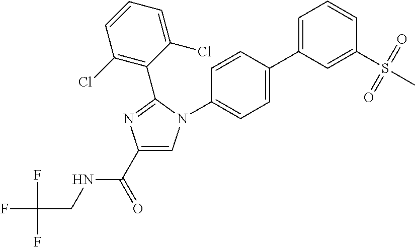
C(CNC(C1=CN(C2=CC=C(C3=CC=CC(S(C)(=O)=O)=C3)C=C2)C(C2=C(Cl)C=CC=C2Cl)=N1)=O)(F)(F)F
